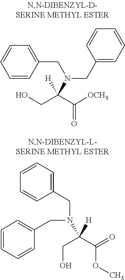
C1=CC(CN(CC2=CC=CC=C2)C([H])(CO)C([OCH3])=O)=CC=C1.C1=CC=C(CN(CC2=CC=CC=C2)C([H])(CO)C(=O)OC)C=C1
